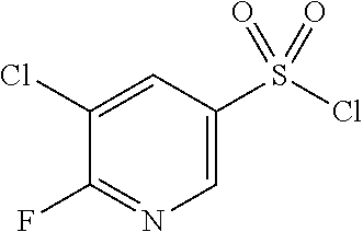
ClS(C1=CN=C(F)C(Cl)=C1)(=O)=O
